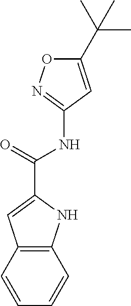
C1(C(C)(C)C)=CC(NC(C2=CC3=C(N2)C=CC=C3)=O)=NO1
